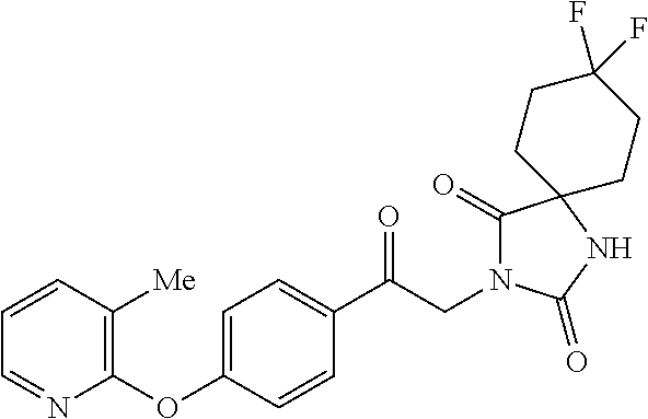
C1(C(CN2C(=O)C3(NC2=O)CCC(F)(F)CC3)=O)=CC=C(OC2=C([Me])C=CC=N2)C=C1
